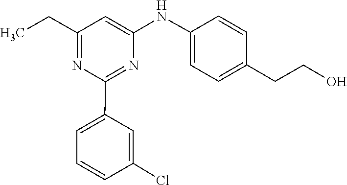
C1(CC)=NC(C2=CC=CC(Cl)=C2)=NC(NC2=CC=C(CCO)C=C2)=C1
